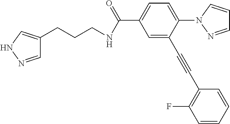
C1=NNC=C1CCCNC(C1=CC=C(N2N=CC=C2)C(C#CC2=C(F)C=CC=C2)=C1)=O
